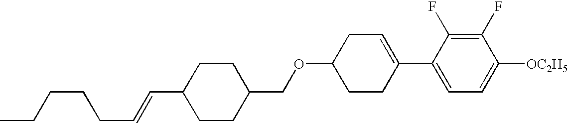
C1(F)=C(F)C(C2=CCC(OCC3CCC(C=CCCCCC)CC3)CC2)=CC=C1[OC2H5]
